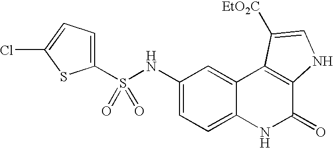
S(C1=CC=C(Cl)S1)(NC1=CC=C2C(=C1)C1=C(C(=O)N2)NC=C1[EtO2C])(=O)=O
